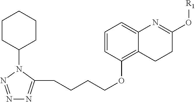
C1CC(N2N=NN=C2CCCCOC2=C3C(=CC=C2)N=C(O[R1])CC3)CCC1
